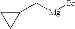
C1(C[Mg]Br)CC1
